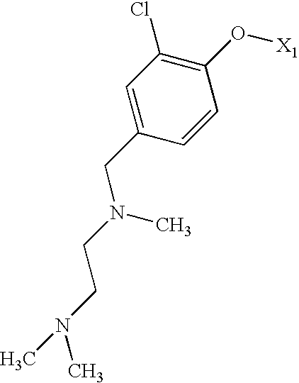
C1=C(CN(CCN(C)C)C)C=CC(O[X1])=C1Cl
